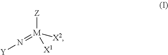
[M](=N[Y])([Z])([X2])[X1]
